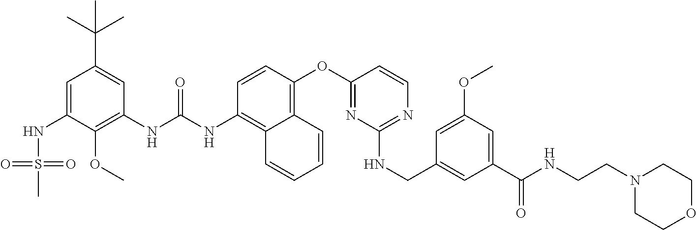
C1=C(NS(=O)(=O)C)C(OC)=C(NC(NC2=C3C(=C(OC4=NC(NCC5=CC(C(NCCN6CCOCC6)=O)=CC(OC)=C5)=NC=C4)C=C2)C=CC=C3)=O)C=C1C(C)(C)C
